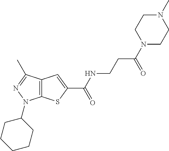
C(NC(=O)C1=CC2=C(S1)N(C1CCCCC1)N=C2C)CC(=O)N1CCN(C)CC1
